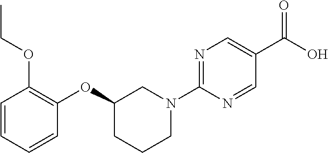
C1=CC=CC(OC2CCCN(C3=NC=C(C(O)=O)C=N3)C2)=C1OCC
